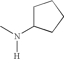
CN(C1CCCC1)[H]
